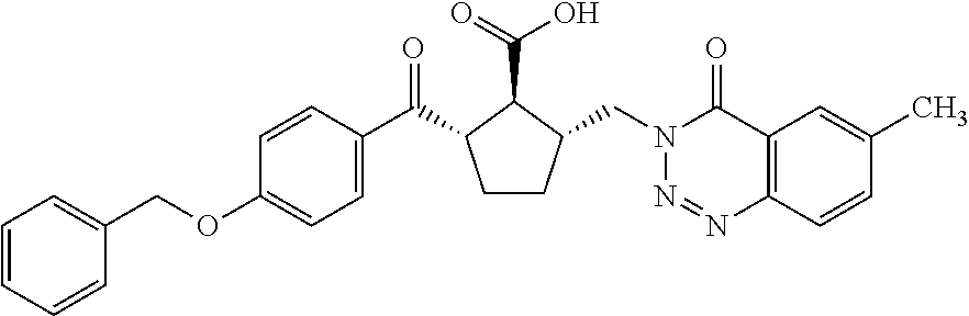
C1(COC2=CC=C(C(=O)C3CCC(CN4N=NC5=C(C4=O)C=C(C)C=C5)C3C(=O)O)C=C2)=CC=CC=C1
